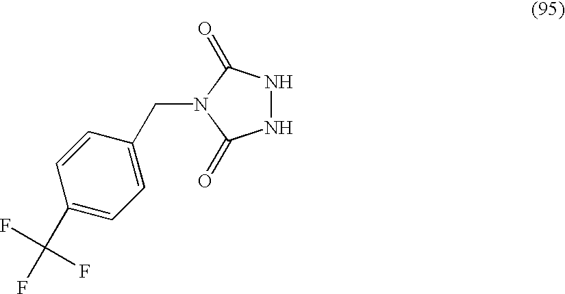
N1NC(=O)N(CC2=CC=C(C(F)(F)F)C=C2)C1=O
